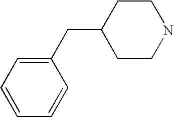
C1CNCCC1CC1=CC=CC=C1
